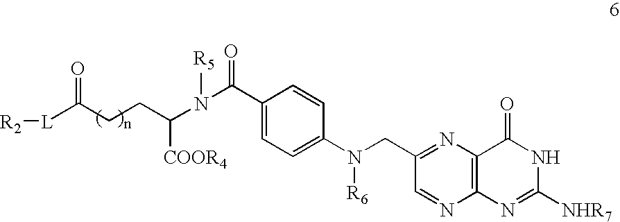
[L](C(CCC(N(C(C1=CC=C(N(CC2=NC3=C(N=C2)N=C([NHR7])NC3=O)[R6])C=C1)=O)[R5])[COOR4])=O)[R2]
